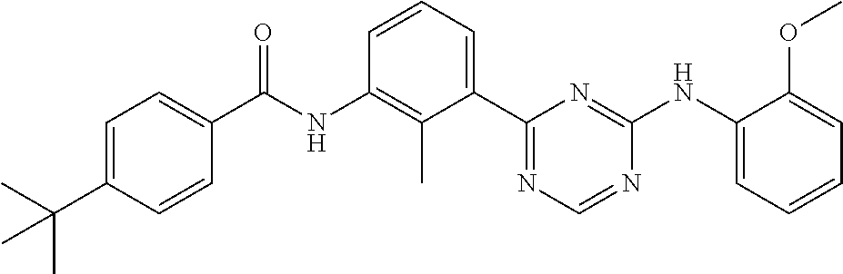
N(C1=C(C)C(C2=NC=NC(NC3=CC=CC=C3OC)=N2)=CC=C1)C(=O)C1=CC=C(C(C)(C)C)C=C1
